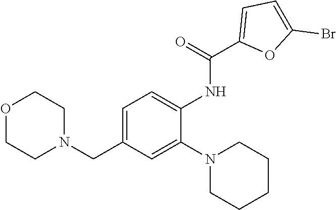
C1=C(NC(=O)C2=CC=C(Br)O2)C(N2CCCCC2)=CC(CN2CCOCC2)=C1
